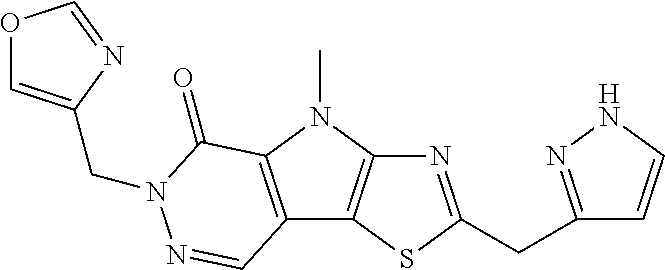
N1=C(CC2=NNC=C2)SC2=C1N(C)C1=C2C=NN(CC2=COC=N2)C1=O
